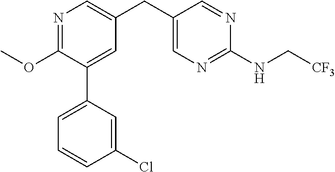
N1=C(OC)C(C2=CC=CC(Cl)=C2)=CC(CC2=CN=C(NC[CF3])N=C2)=C1
